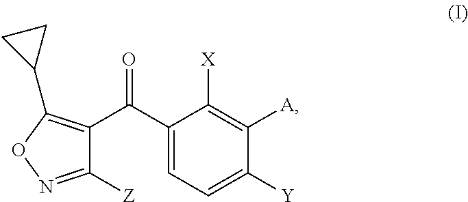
C1(C(C2=C(C3CC3)ON=C2[Z])=O)=CC=C([Y])C([A])=C1[X]
